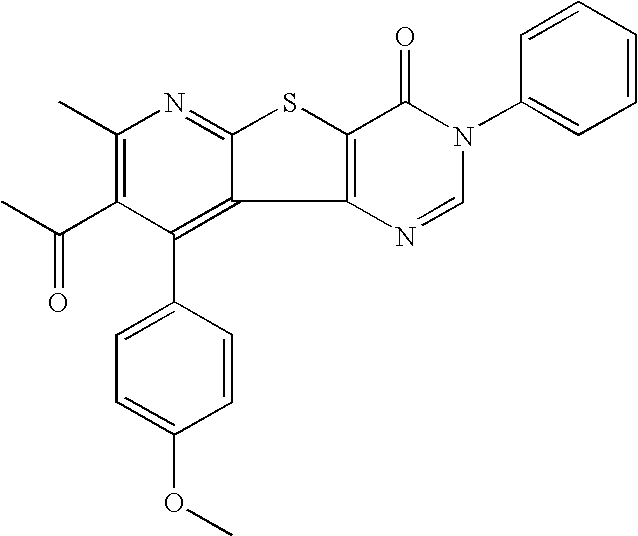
C1(C)=C(C(C)=O)C(C2=CC=C(OC)C=C2)=C2C(=N1)SC1=C2N=CN(C2=CC=CC=C2)C1=O
